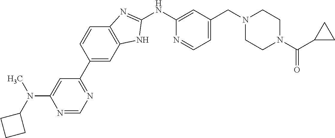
N1=CN=C(C2=CC3=C(C=C2)N=C(NC2=CC(CN4CCN(C(C5CC5)=O)CC4)=CC=N2)N3)C=C1N(C1CCC1)C
